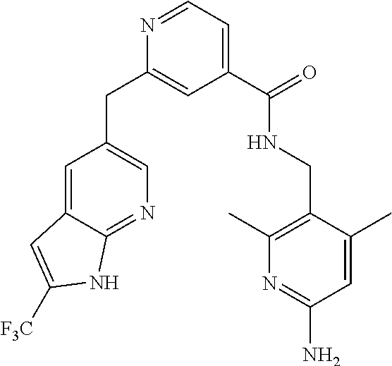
C1=C2C(=NC=C1CC1=CC(C(NCC3=C(C)N=C(N)C=C3C)=O)=CC=N1)NC([F3C])=C2
